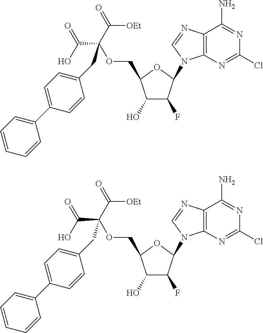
C12=C(N=C(Cl)N=C1N)N(C1C(F)C(O)C(COC(C([OEt])=O)(C(=O)O)CC3=CC=C(C4=CC=CC=C4)C=C3)O1)C=N2.C12=C(N=C(Cl)N=C1N)N(C1C(F)C(O)C(COC(C([OEt])=O)(C(=O)O)CC3=CC=C(C4=CC=CC=C4)C=C3)O1)C=N2
